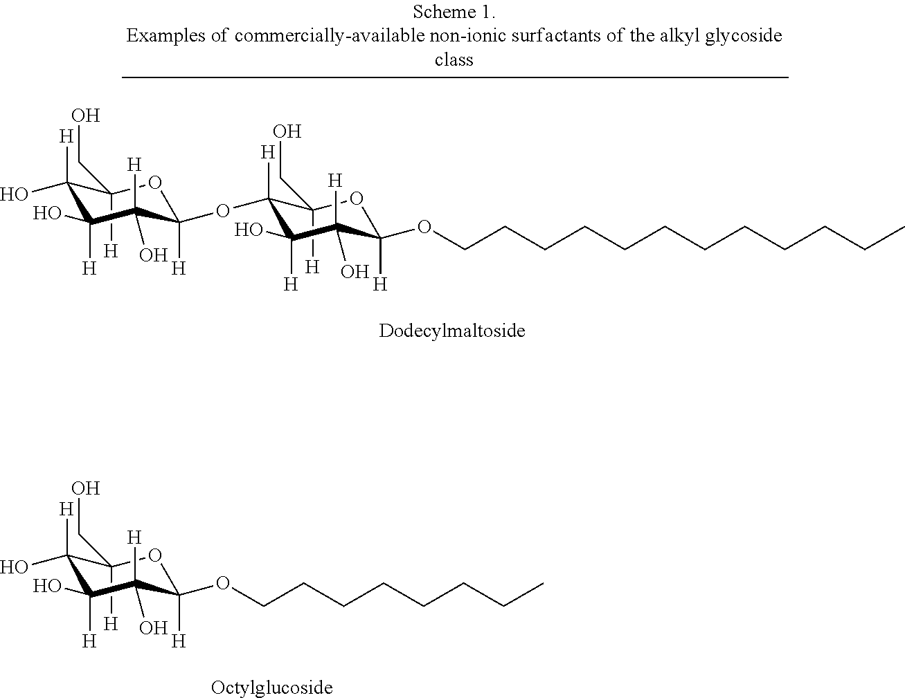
OC1([H])C([H])(CO)OC([H])(OCCCCCCCC)C([H])(O)C1(O)[H].C1([H])(CO)C([H])(O)C(O)([H])C([H])(O)C([H])(OC2([H])C([H])(CO)OC([H])(OCCCCCCCCCCCC)C([H])(O)C2(O)[H])O1
